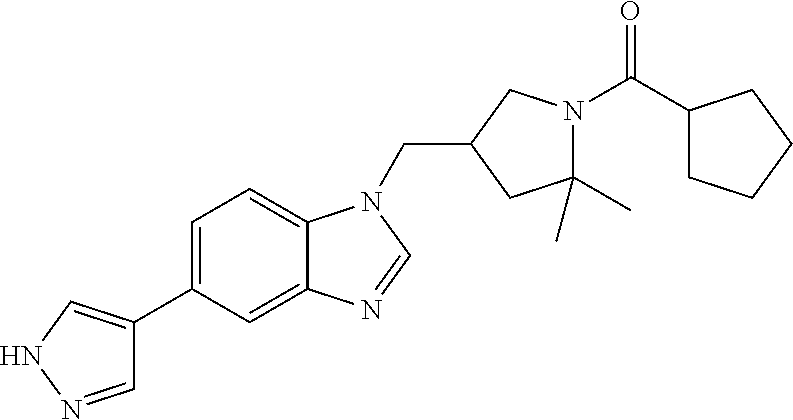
C1(CN2C3=CC=C(C4=CNN=C4)C=C3N=C2)CC(C)(C)N(C(C2CCCC2)=O)C1
